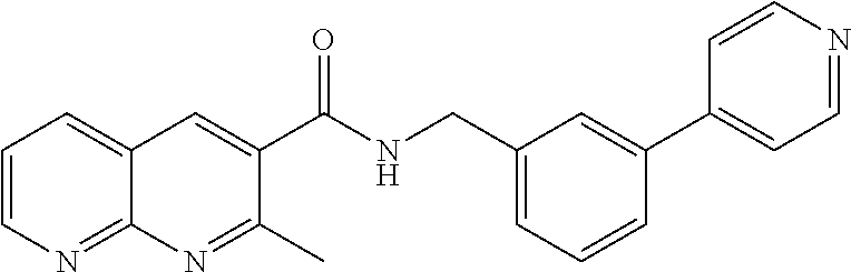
C1=CN=C2C(=C1)C=C(C(NCC1=CC=CC(C3=CC=NC=C3)=C1)=O)C(C)=N2
